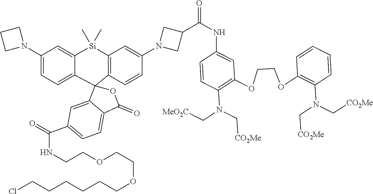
C1(N2CCC2)=CC=C2C(=C1)[Si](C)(C)C1=C(C23C2=CC(C(NCCOCCOCCCCCCCl)=O)=CC=C2C(=O)O3)C=CC(N2CC(C(NC3=CC(OCCOC4=C(N(C[CO2Me])C[CO2Me])C=CC=C4)=C(N(C[CO2Me])C[MeO2C])C=C3)=O)C2)=C1
